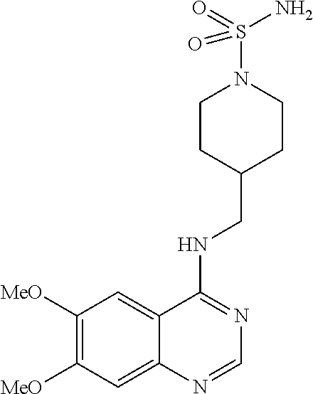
C1([MeO])=C([MeO])C=C2C(=C1)C(NCC1CCN(S(N)(=O)=O)CC1)=NC=N2
